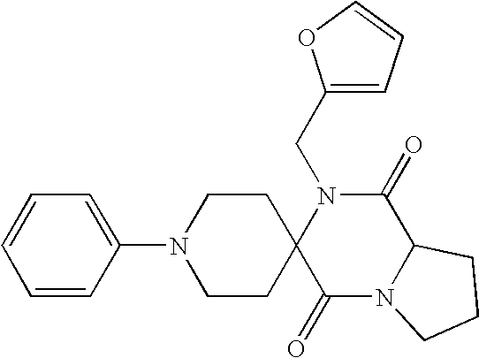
C(N1C2(C(=O)N3C(C1=O)CCC3)CCN(C1=CC=CC=C1)CC2)C1=CC=CO1
